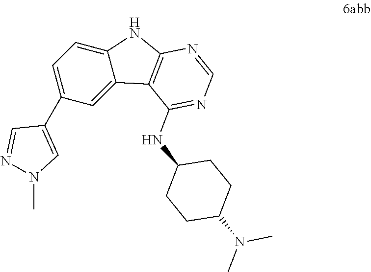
C1=C2C(=CC(C3=CN(C)N=C3)=C1)C1=C(N2)N=CN=C1NC1CCC(N(C)C)CC1
